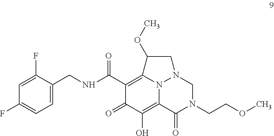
N(C(C1=C2N3C(=C(O)C1=O)C(=O)N(CCOC)CN3CC2OC)=O)CC1=CC=C(F)C=C1F
